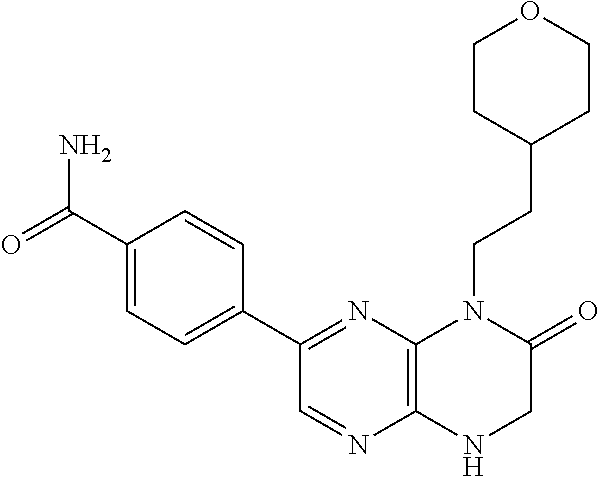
C1(C2=NC3=C(N=C2)NCC(=O)N3CCC2CCOCC2)=CC=C(C(=O)N)C=C1
